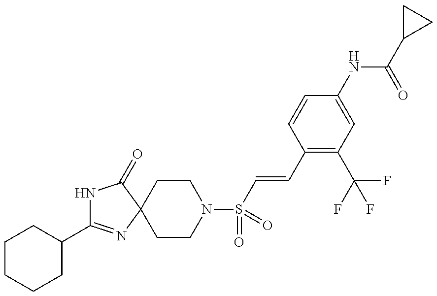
C1(C2=NC3(C(=O)N2)CCN(S(=O)(=O)C=CC2=C(C(F)(F)F)C=C(NC(C4CC4)=O)C=C2)CC3)CCCCC1
